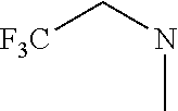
[F3C]CNC
